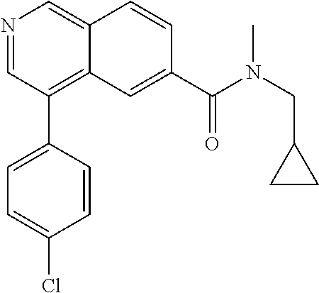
N1=CC(C2=CC=C(Cl)C=C2)=C2C(=C1)C=CC(C(N(C)CC1CC1)=O)=C2
